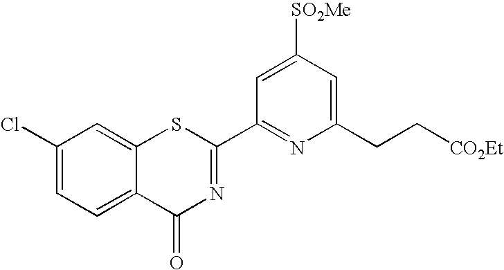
C1(Cl)=CC=C2C(=C1)SC(C1=NC(CC[CO2Et])=CC([SO2Me])=C1)=NC2=O
